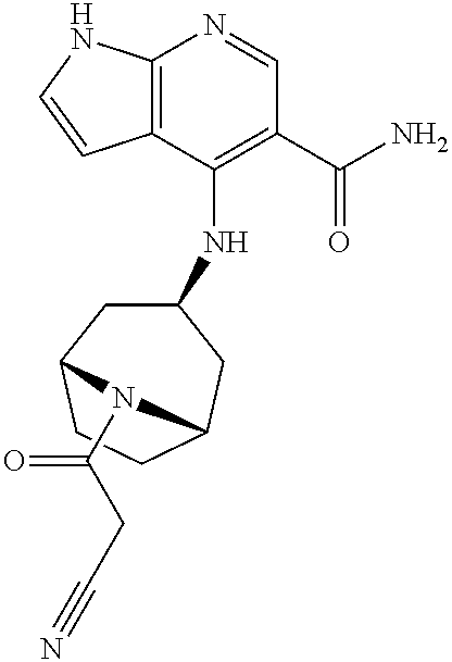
C12=C(C(NC3CC4CCC(C3)N4C(CC#N)=O)=C(C(N)=O)C=N1)C=CN2
